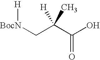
[BocN](CC(C(O)=O)([H])C)[H]
